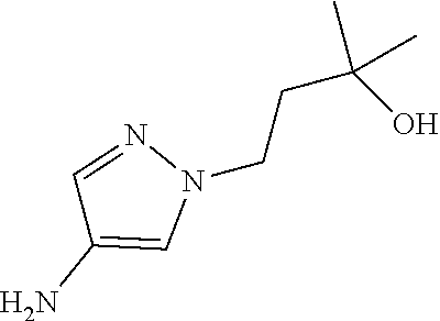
N1(CCC(O)(C)C)N=CC(N)=C1
